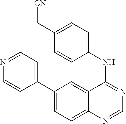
C1(NC2=NC=NC3=CC=C(C4=CC=NC=C4)C=C32)=CC=C(C[CN])C=C1
